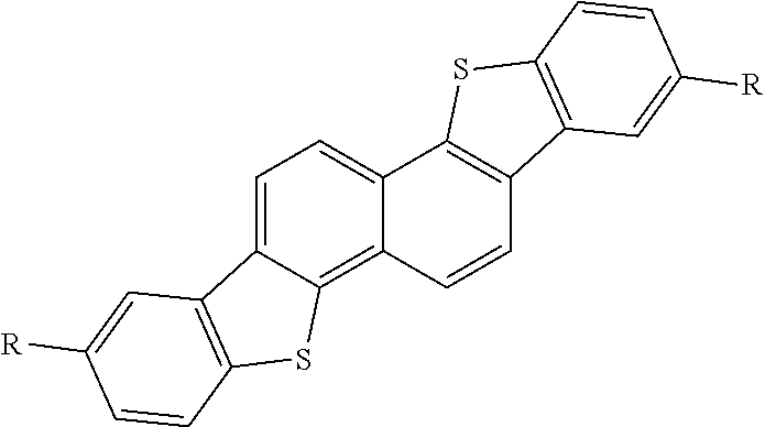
C1=C2C(=C3C(=C1)C1=C(C=C3)C3=C(S1)C=CC([R])=C3)SC1=C2C=C([R])C=C1
